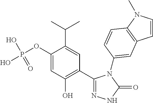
C1(C2=NNC(=O)N2C2=CC3=C(N(C)C=C3)C=C2)=C(O)C=C(OP(O)(O)=O)C(C(C)C)=C1
